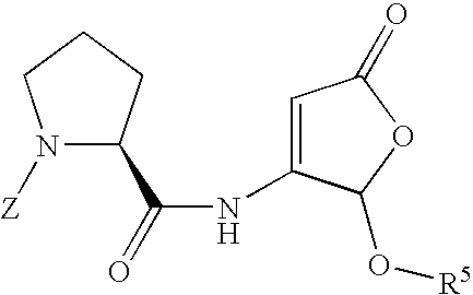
N1([Z])C(C(=O)NC2=CC(=O)OC2O[R5])CCC1
